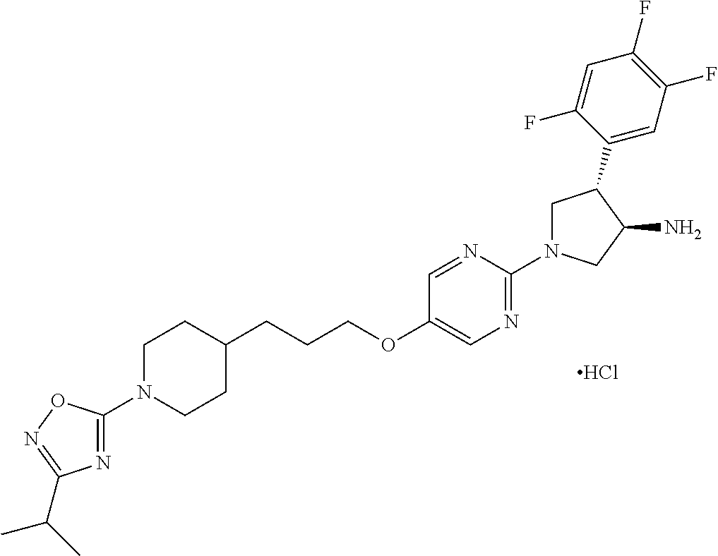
Cl.N1(C2=NC(C(C)C)=NO2)CCC(CCCOC2=CN=C(N3CC(C4=CC(F)=C(F)C=C4F)C(N)C3)N=C2)CC1
